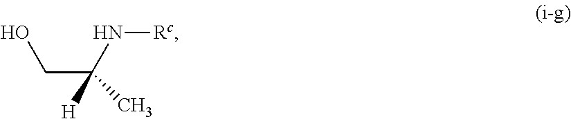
C(C(C)(N[Rc])[H])O
